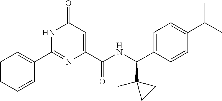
C1(C2=NC(C(NC(C3=CC=C(C(C)C)C=C3)C3(C)CC3)=O)=CC(=O)N2)=CC=CC=C1
